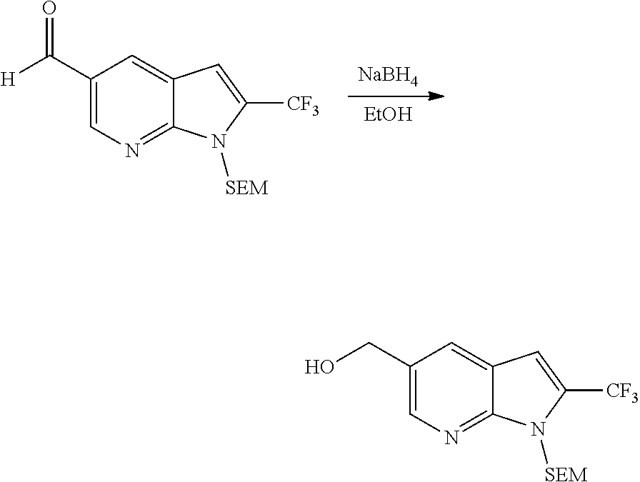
[EtOH].[NaBH4].C1(C([H])=O)=CN=C2C(=C1)C=C([CF3])N2[SEM].C1(CO)=CN=C2C(=C1)C=C([CF3])N2[SEM]
